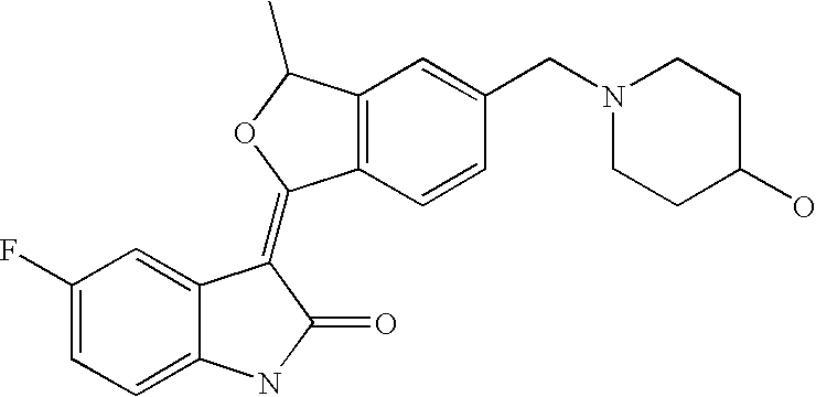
C1(F)=CC=C2C(=C1)C(=C1C3=C(C(C)O1)C=C(CN1CCC(O)CC1)C=C3)C(=O)N2
